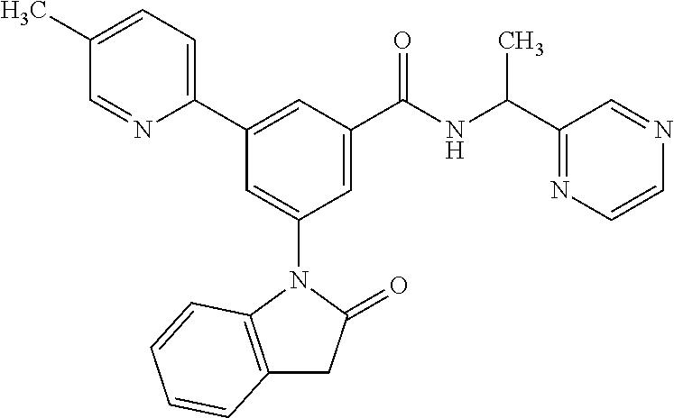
C1(C)=CC=C(C2=CC(C(NC(C3=NC=CN=C3)C)=O)=CC(N3C4=C(CC3=O)C=CC=C4)=C2)N=C1
